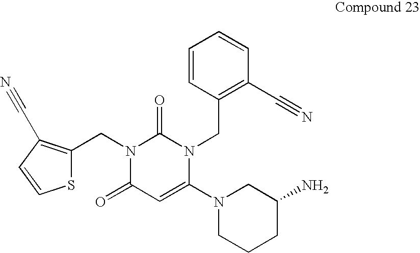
S1C(CN2C(=O)C=C(N3CCCC(N)C3)N(CC3=C(C#N)C=CC=C3)C2=O)=C(C#N)C=C1
